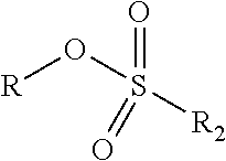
O=S([R2])(O[R])=O
